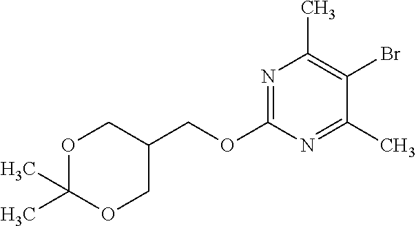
N1=C(OCC2COC(C)(C)OC2)N=C(C)C(Br)=C1C
